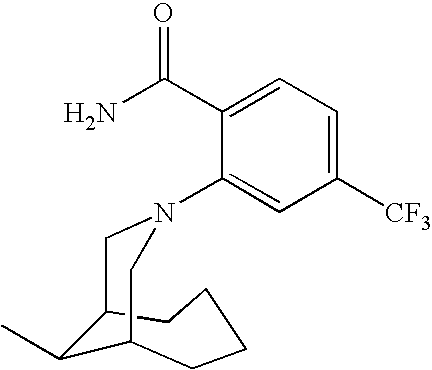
O=C(C1=CC=C([CF3])C=C1N1CC2C(C)C(CCCC2)C1)N
